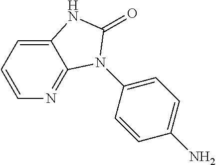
C12=CC=CN=C1N(C1=CC=C(N)C=C1)C(=O)N2
